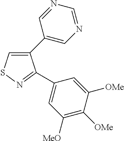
C1(C2=CN=CN=C2)=CSN=C1C1=CC([MeO])=C([OMe])C([OMe])=C1
